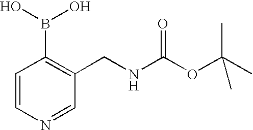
C1(CNC(OC(C)(C)C)=O)=C(B(O)O)C=CN=C1
